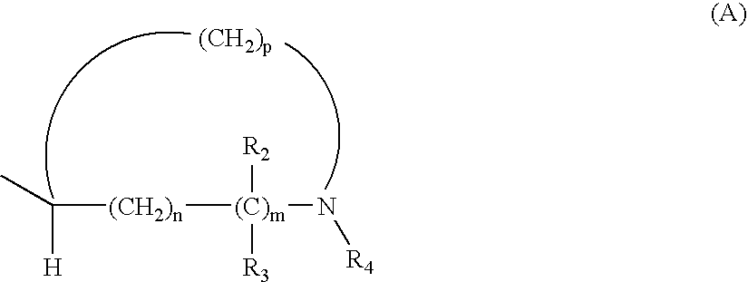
[(CH2)n]([(C)m]([R3])([R2])N[R4])C([H])C
